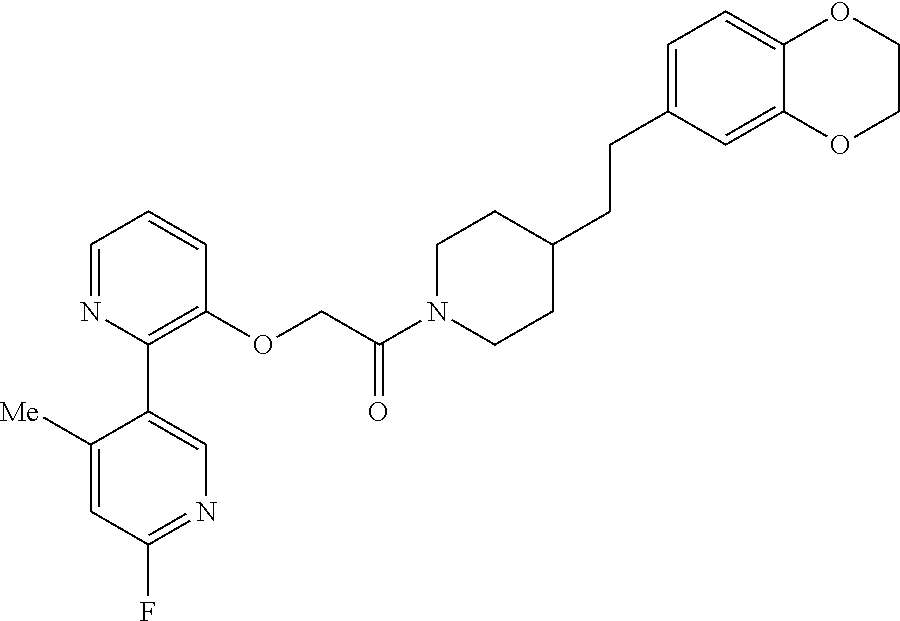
C1=NC(C2=CN=C(F)C=C2[Me])=C(OCC(N2CCC(CCC3=CC=C4C(=C3)OCCO4)CC2)=O)C=C1
